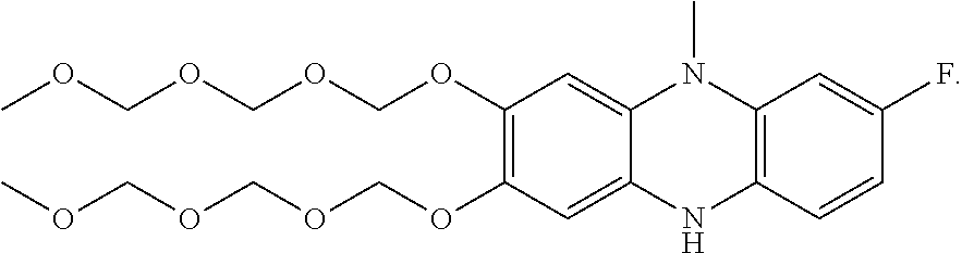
O(C1=C(OCOCOCOC)C=C2N(C)C3=C(NC2=C1)C=CC(F)=C3)COCOCOC
